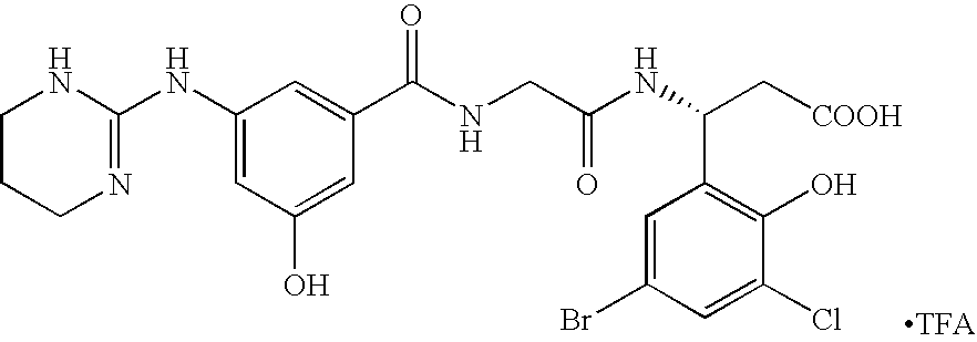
C1(NC2=NCCCN2)=CC(O)=CC(C(NCC(NC(C[COOH])C2=C(O)C(Cl)=CC(Br)=C2)=O)=O)=C1
